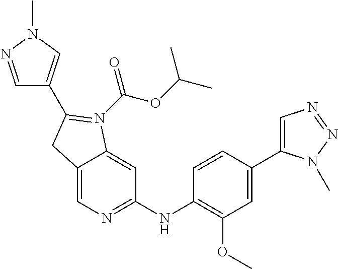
C12=CN=C(NC3=C(OC)C=C(C4=CN=NN4C)C=C3)C=C1N(C(OC(C)C)=O)=C(C1=CN(C)N=C1)C2
